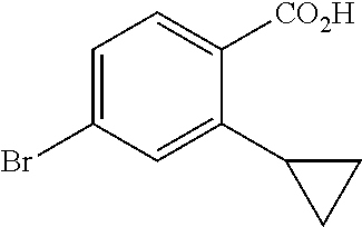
C1=C(Br)C=C(C2CC2)C([CO2H])=C1
